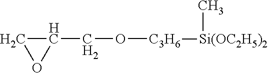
C1(CO[C3H6][Si(OC2H5)2]C)CO1
